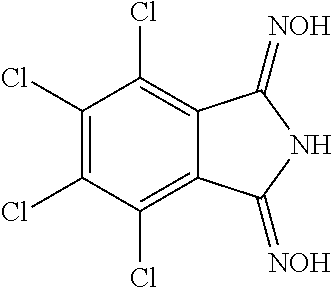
C1(Cl)=C(Cl)C(Cl)=C2C(=C1Cl)C(=[NOH])NC2=[NOH]
